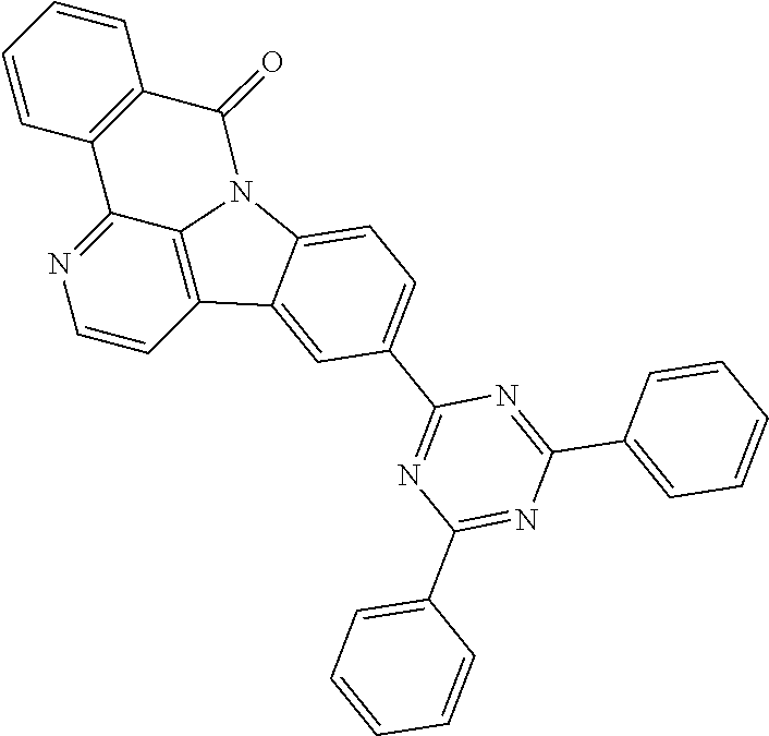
C1=CC2=C3C(=N1)C1=C(C=CC=C1)C(=O)N3C1=CC=C(C3=NC(C4=CC=CC=C4)=NC(C4=CC=CC=C4)=N3)C=C21
